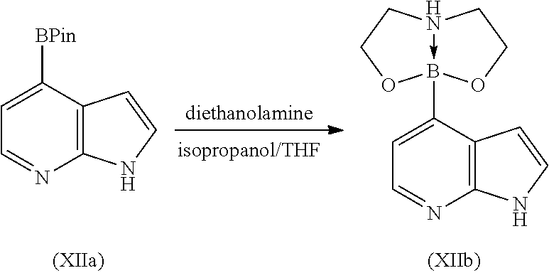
C12=C(C(B34-N(CCO3)CCO4)=CC=N1)C=CN2.C12=C(C([BPin])=CC=N1)C=CN2
